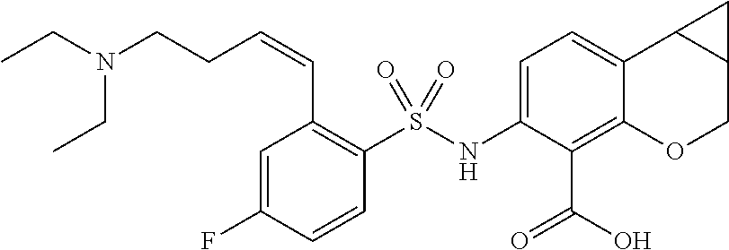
C1=C(NS(C2=C(C=CCCN(CC)CC)C=C(F)C=C2)(=O)=O)C(C(O)=O)=C2C(=C1)C1C(CO2)C1
